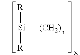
[R][Si]([R])([(CH2)]C)C
